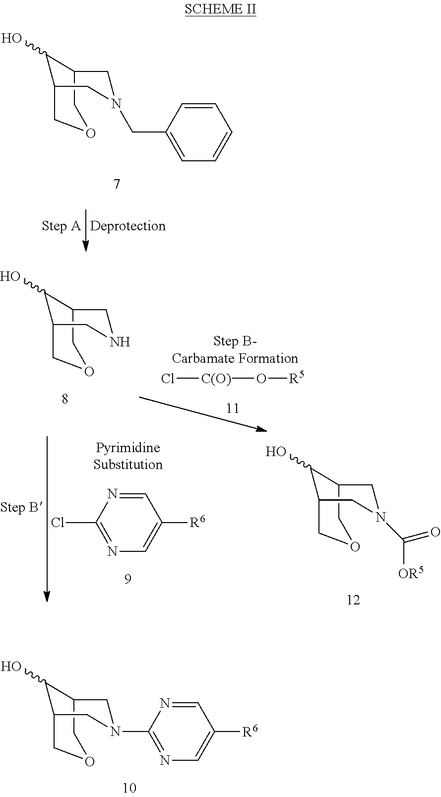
C12COCC(C1O)CN(C1=NC=C([R6])C=N1)C2.C12COCC(C1O)CN(CC1=CC=CC=C1)C2.Cl[C(O)]O[R5].C1=NC(Cl)=NC=C1[R6].C12COCC(C1O)CNC2.C12COCC(C1O)CN(C([OR5])=O)C2
